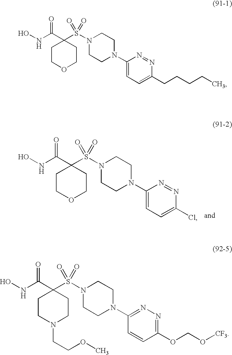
C1(C(NO)=O)(S(N2CCN(C3=CC=C(CCCCC)N=N3)CC2)(=O)=O)CCOCC1.C1(C(NO)=O)(S(N2CCN(C3=NN=C(OCO[CF3])C=C3)CC2)(=O)=O)CCN(CCOC)CC1.C1(C(NO)=O)(S(N2CCN(C3=CC=C(Cl)N=N3)CC2)(=O)=O)CCOCC1
